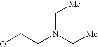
[Me]CN(CCO)C[Me]
